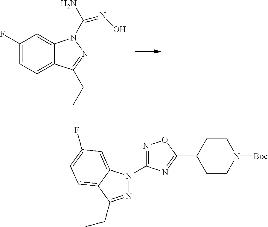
C1(F)=CC=C2C(=C1)N(C(N)=NO)N=C2CC.N1=C(CC)C2=CC=C(F)C=C2N1C1=NOC(C2CCN([Boc])CC2)=N1
